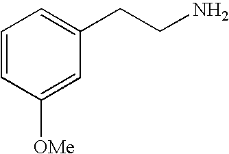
C1=CC([OMe])=CC(CCN)=C1
